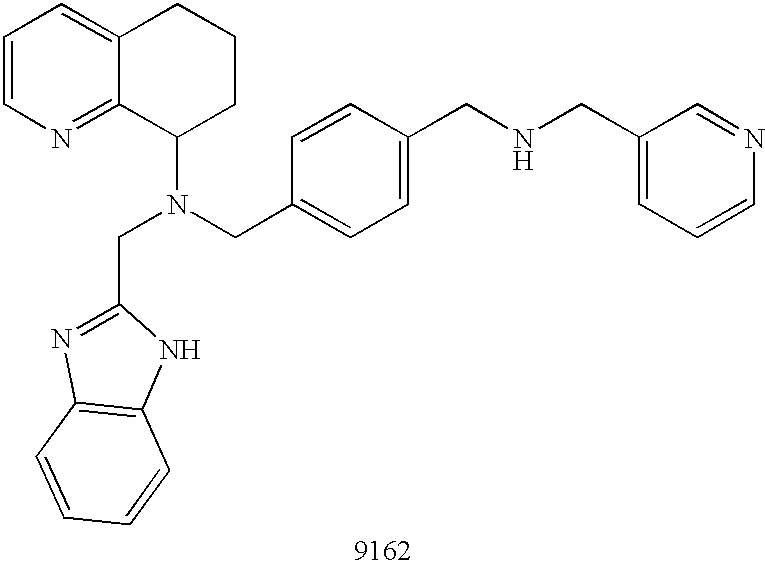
C1=CN=C2C(=C1)CCCC2N(CC1=CC=C(CNCC2=CC=CN=C2)C=C1)CC1=NC2=C(N1)C=CC=C2
